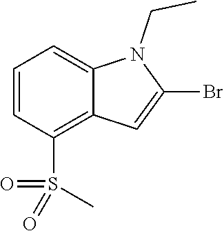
C1=CC(S(=O)(=O)C)=C2C(=C1)N(CC)C(Br)=C2
